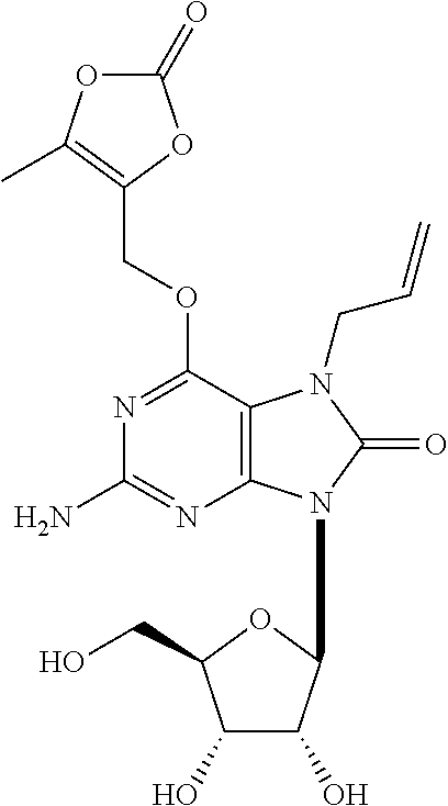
C12=C(C(OCC3=C(C)OC(=O)O3)=NC(N)=N1)N(CC=C)C(=O)N2C1C(O)C(O)C(CO)O1
